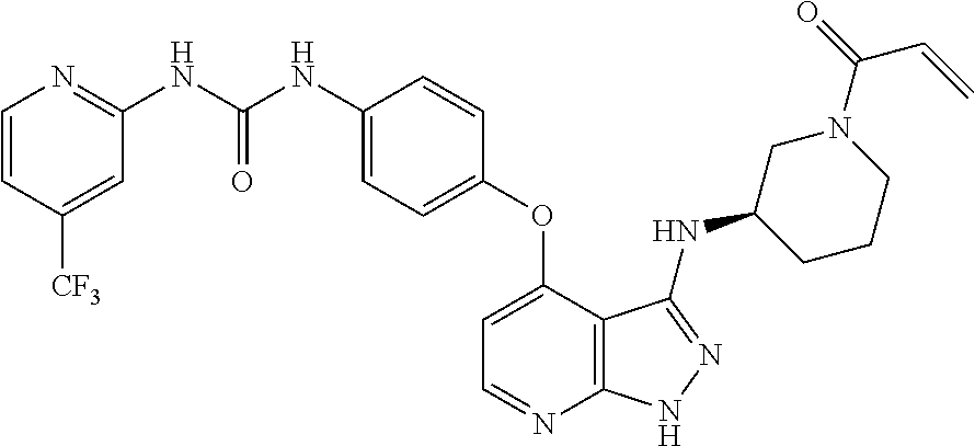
N(C1=NC=CC([CF3])=C1)C(NC1=CC=C(OC2=CC=NC3=C2C(NC2CCCN(C(=O)C=C)C2)=NN3)C=C1)=O
